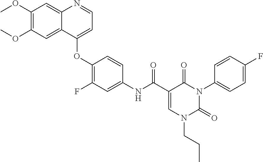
C1(OC)=C(OC)C=C2C(=C1)N=CC=C2OC1=C(F)C=C(NC(C2=CN(CCC)C(=O)N(C3=CC=C(F)C=C3)C2=O)=O)C=C1
